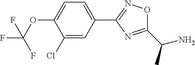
C1(Cl)=CC(C2=NOC(C(C)N)=N2)=CC=C1OC(F)(F)F
